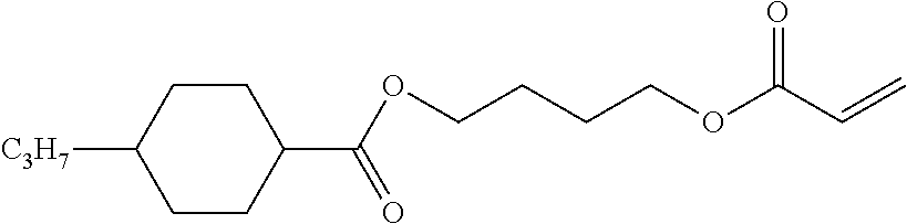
C1CC([C3H7])CCC1C(OCCCCOC(C=C)=O)=O
